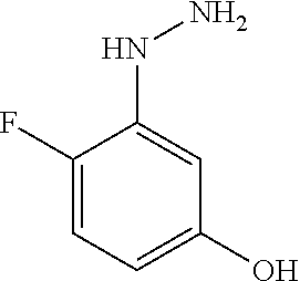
C1(F)=CC=C(O)C=C1NN
